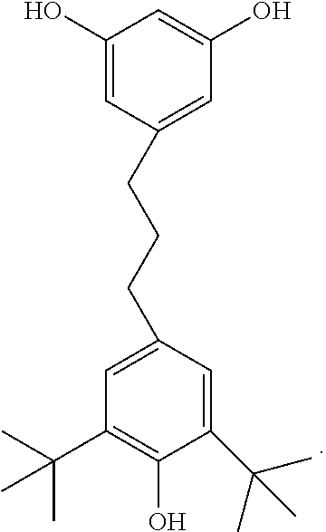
C1(CCCC2=CC(C(C)(C)C)=C(O)C(C(C)(C)C)=C2)=CC(O)=CC(O)=C1
